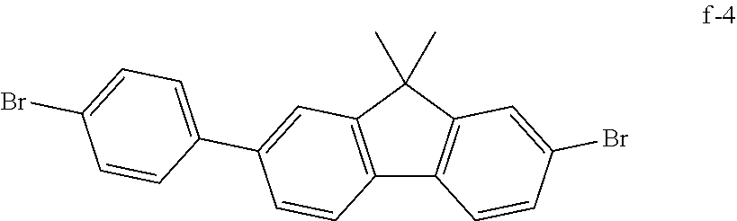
C12=C(C(C)(C)C3=C1C=CC(Br)=C3)C=C(C1=CC=C(Br)C=C1)C=C2
